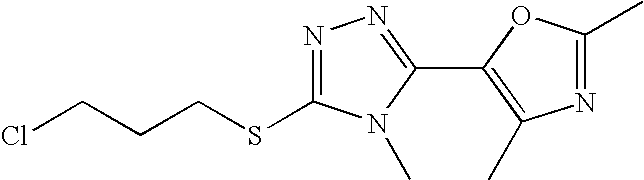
N1=C(SCCCCl)N(C)C(C2=C(C)N=C(C)O2)=N1
